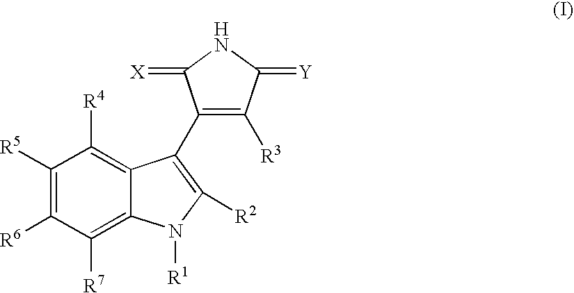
C1([R3])=C(C2=C([R2])N([R1])C3=C([R7])C([R6])=C([R5])C([R4])=C32)C(=[X])NC1=[Y]
